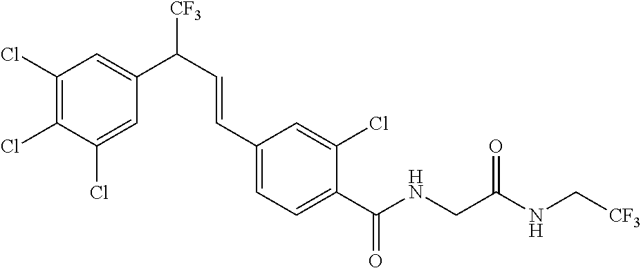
C1(Cl)=C(Cl)C(Cl)=CC(C([CF3])C=CC2=CC=C(C(NCC(NC[CF3])=O)=O)C(Cl)=C2)=C1
